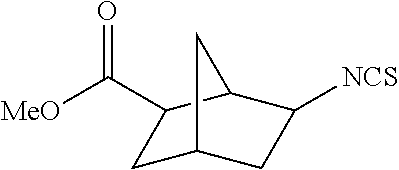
C1C2CC([NCS])C(C1C([MeO])=O)C2
